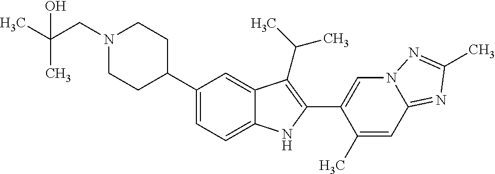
C1(C2CCN(CC(C)(C)O)CC2)=CC=C2C(=C1)C(C(C)C)=C(C1=CN3C(=NC(C)=N3)C=C1C)N2
